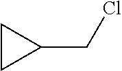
C1(CCl)CC1
